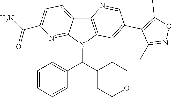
C12=C(N(C(C3=CC=CC=C3)C3CCOCC3)C3=NC(C(N)=O)=CC=C13)C=C(C1=C(C)ON=C1C)C=N2
